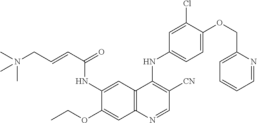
C(=CC(=O)NC1=CC2=C(C=C1OCC)N=CC([CN])=C2NC1=CC=C(OCC2=CC=CC=N2)C(Cl)=C1)CN(C)(C)C
